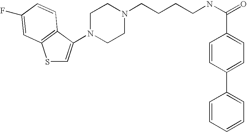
C1N(C2=CSC3=C2C=CC(F)=C3)CCN(CCCCNC(=O)C2=CC=C(C3=CC=CC=C3)C=C2)C1
